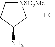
NC1C[NSO2Me]CC1.Cl
